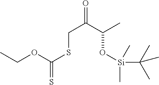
S=C(OCC)SCC(=O)C(C)O[Si](C)(C)C(C)(C)C
